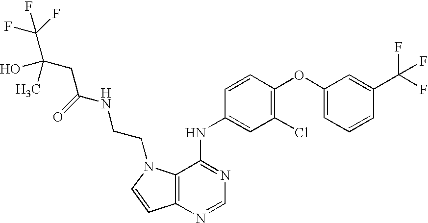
C12=C(N=CN=C1NC1=CC(Cl)=C(OC3=CC=CC(C(F)(F)F)=C3)C=C1)C=CN2CCNC(CC(C(F)(F)F)(O)C)=O
